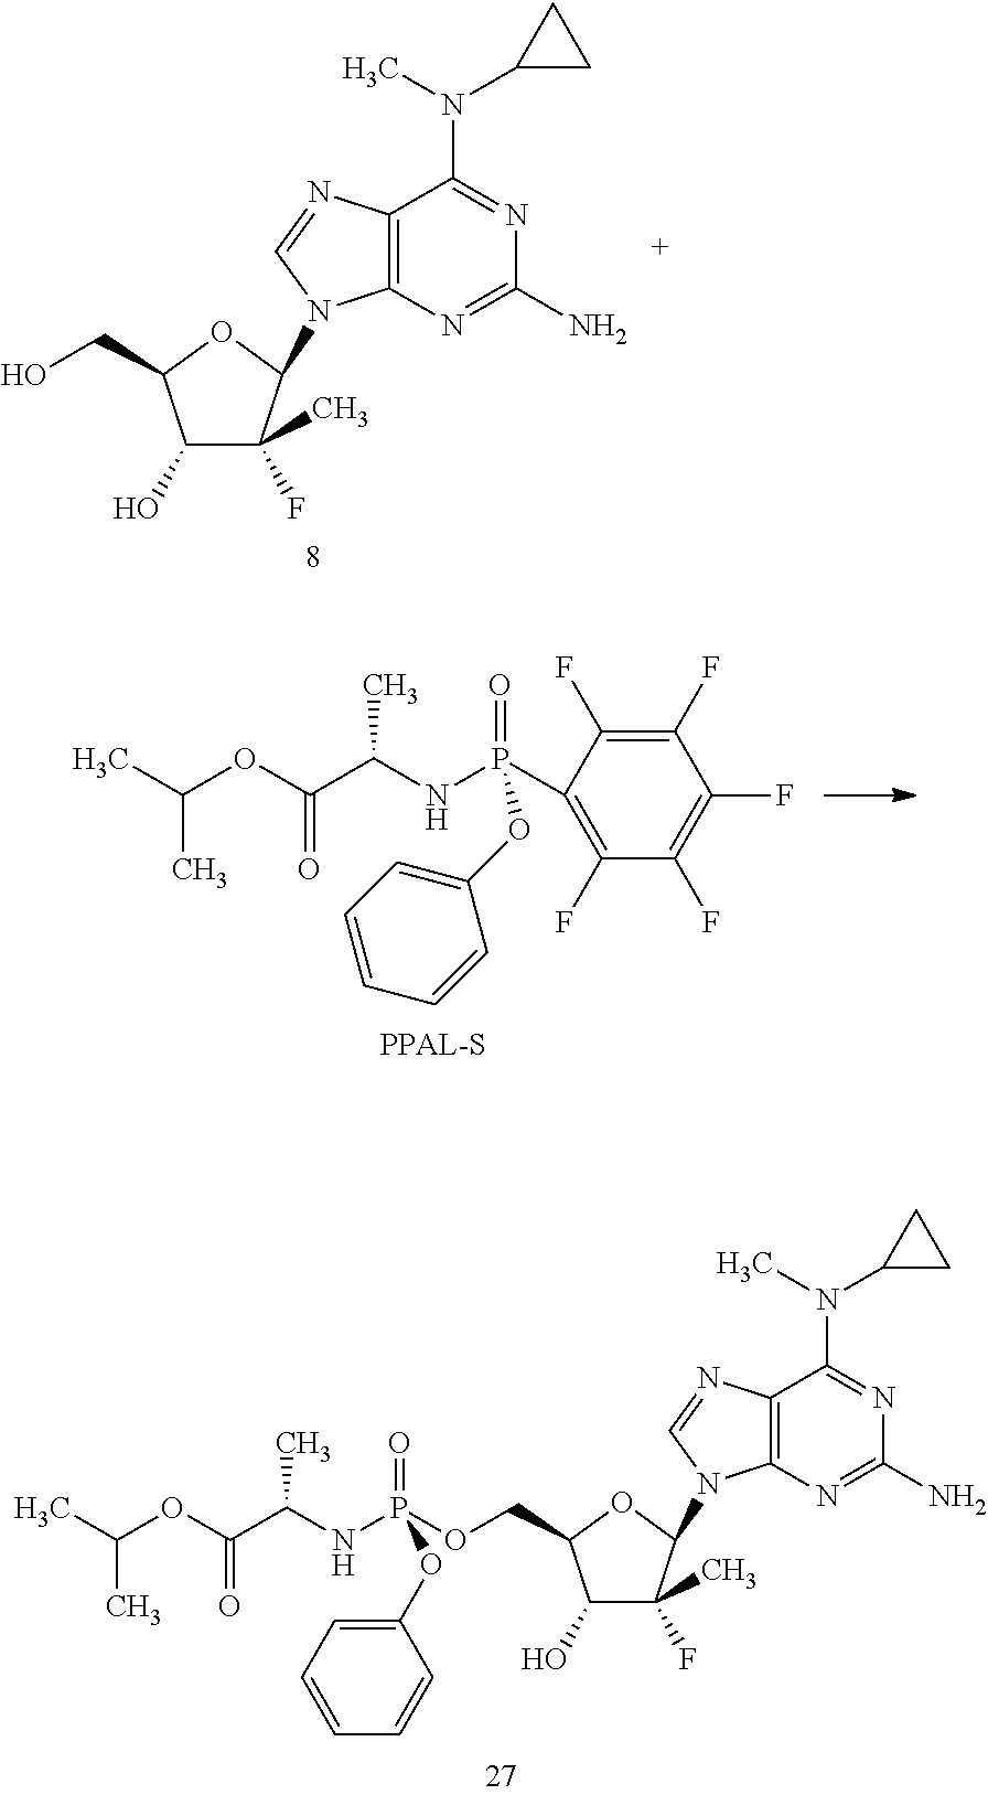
C12=C(N=C(N)N=C1N(C1CC1)C)N(C1C(F)(C)C(O)C(CO)O1)C=N2.C(OC(C(NP(C1=C(F)C(F)=C(F)C(F)=C1F)(=O)OC1=CC=CC=C1)C)=O)(C)C.C12=C(N=C(N)N=C1N(C)C1CC1)N(C1C(F)(C)C(O)C(COP(NC(C(OC(C)C)=O)C)(=O)OC3=CC=CC=C3)O1)C=N2
